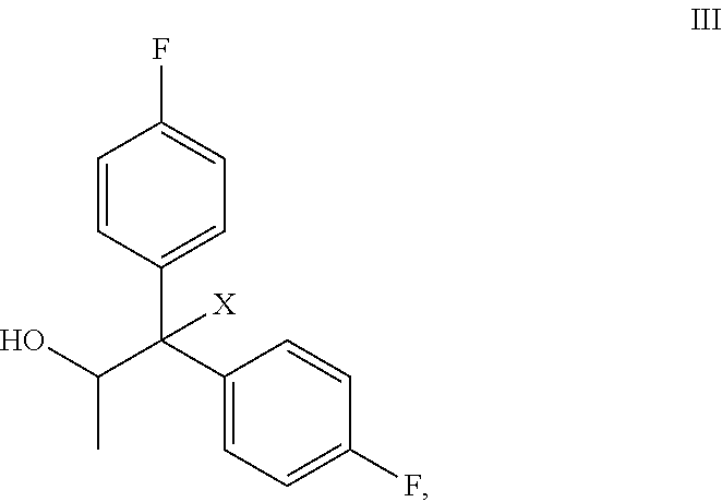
C1=CC(C(C2=CC=C(F)C=C2)(C(O)C)[X])=CC=C1F
